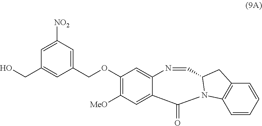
C(OC1=C([MeO])C=C2C(=C1)N=CC1N(C2=O)C2=C(C=CC=C2)C1)C1=CC([NO2])=CC(CO)=C1
